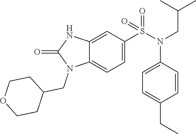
C12=CC(S(N(CC(C)C)C3=CC=C(CC)C=C3)(=O)=O)=CC=C1N(CC1CCOCC1)C(=O)N2
